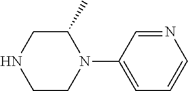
C1C(C)N(C2=CC=CN=C2)CCN1
